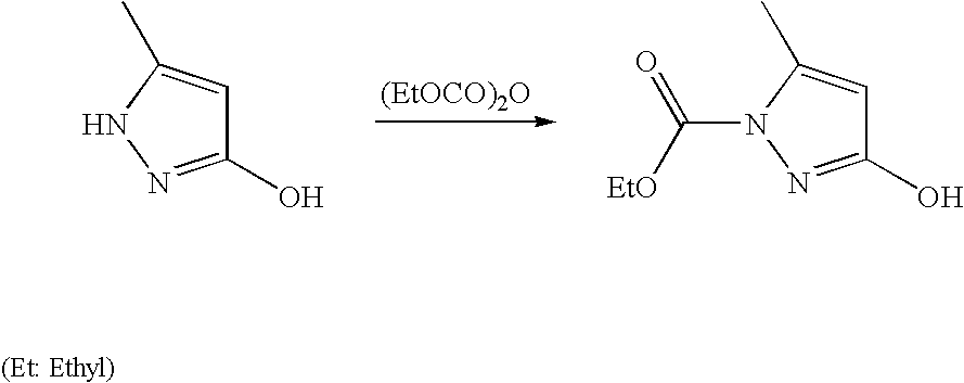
[(EtOCO)2O].C1(O)=NNC(C)=C1.C1(O)=NN(C([EtO])=O)C(C)=C1
